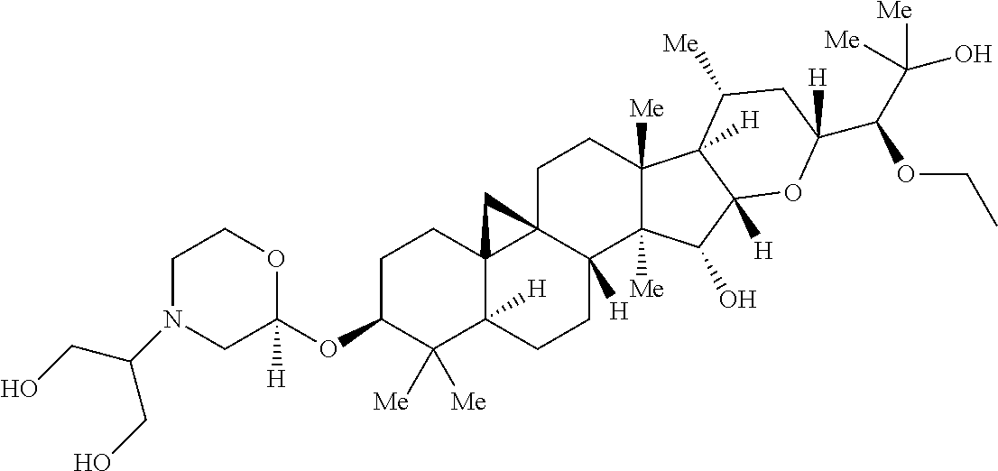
O(C1C([Me])([Me])C2([H])C3(CC1)C1(C([H])(CC2)C2([Me])C([Me])(CC1)C1([H])C([H])(C2O)OC(C(C([Me])(O)[Me])OCC)([H])CC1[Me])C3)C1([H])OCCN(C(CO)CO)C1
